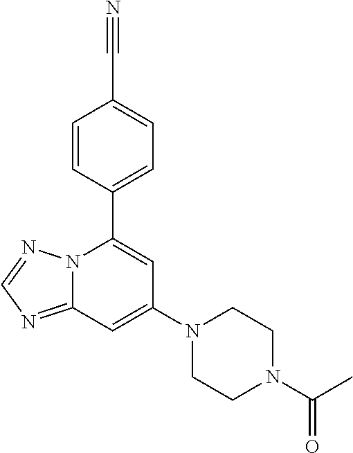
C1=CC(C2=CC(N3CCN(C(C)=O)CC3)=CC3=NC=NN23)=CC=C1C#N
